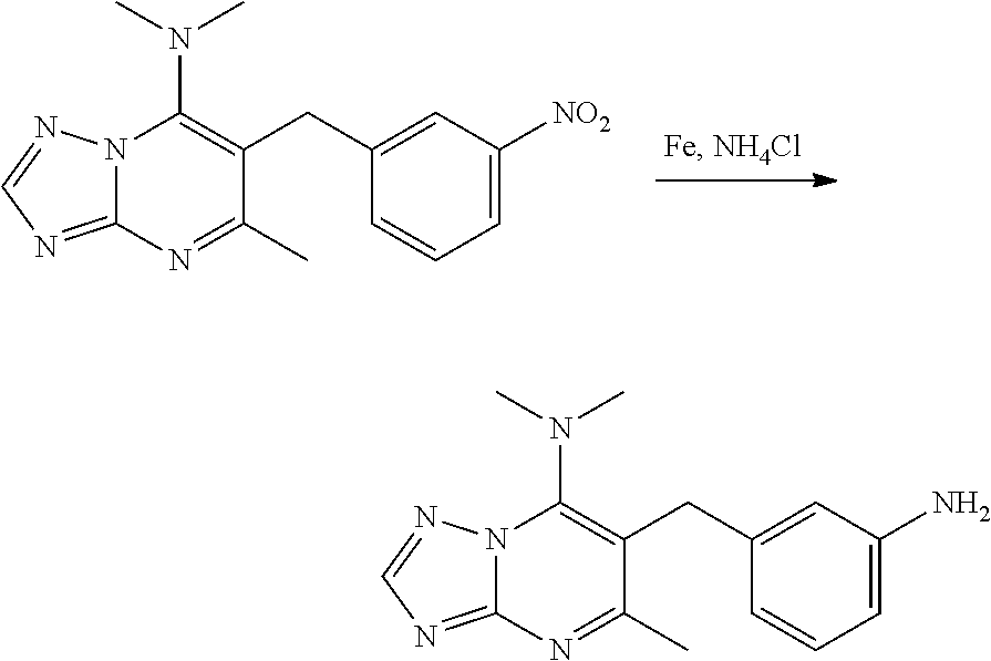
N1=C2N(N=C1)C(N(C)C)=C(CC1=CC([NO2])=CC=C1)C(C)=N2.C1=NN2C(=N1)N=C(C)C(CC1=CC(N)=CC=C1)=C2N(C)C
